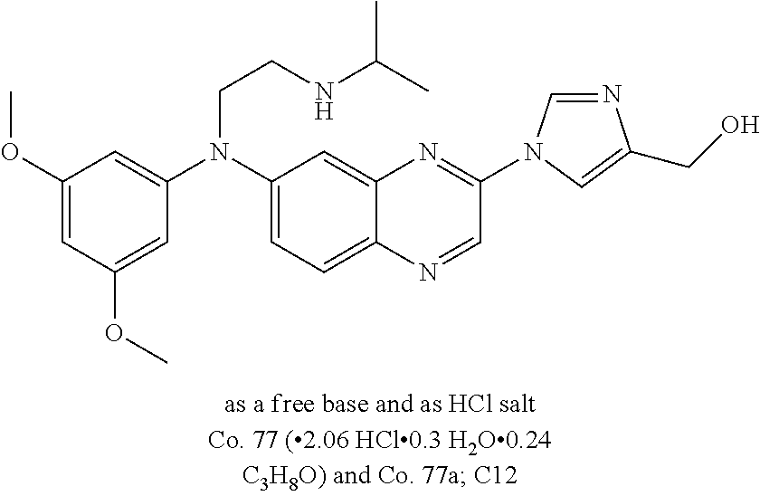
C1(OC)=CC(OC)=CC(N(C2=CC=C3C(=C2)N=C(N2C=NC(CO)=C2)C=N3)CCNC(C)C)=C1
